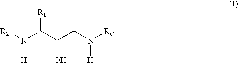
[R2]N(C(C(CN([RC])[H])O)[R1])[H]
